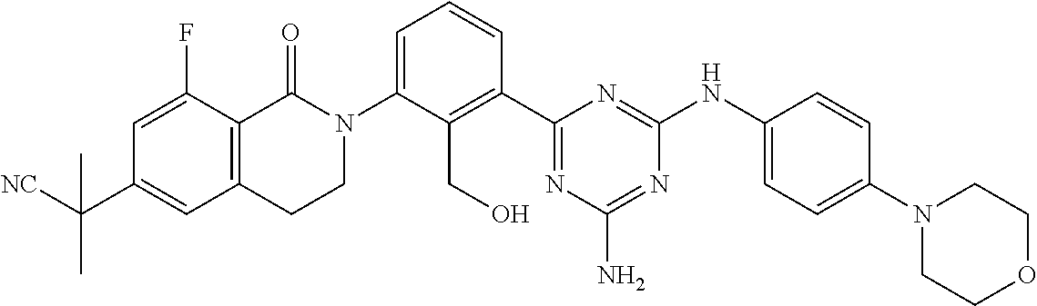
N1(C2=CC=CC(C3=NC(N)=NC(NC4=CC=C(N5CCOCC5)C=C4)=N3)=C2CO)C(=O)C2=C(CC1)C=C(C(C)([NC])C)C=C2F
